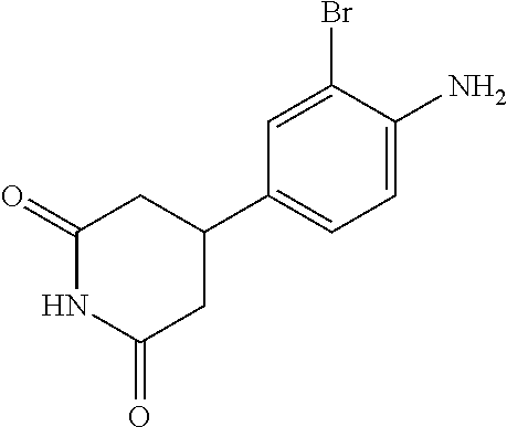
C1(C2CC(=O)NC(=O)C2)=CC=C(N)C(Br)=C1
